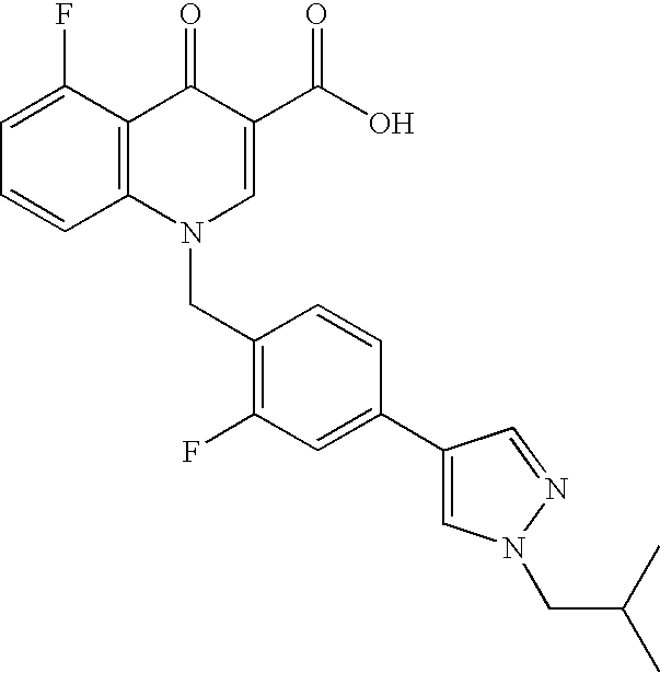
C12=C(C(F)=CC=C1)C(=O)C(C(O)=O)=CN2CC1=C(F)C=C(C2=CN(CC(C)C)N=C2)C=C1
